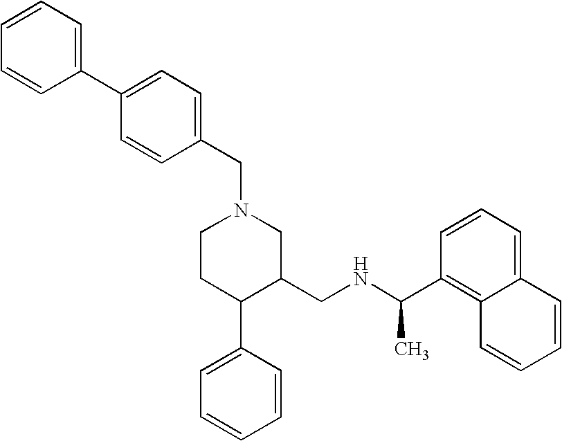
C1CC(C2=CC=CC=C2)C(CNC(C2=C3C(=CC=C2)C=CC=C3)C)CN1CC1=CC=C(C2=CC=CC=C2)C=C1
